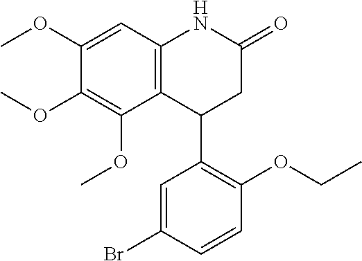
C12=C(C=C(OC)C(OC)=C1OC)NC(=O)CC2C1=C(OCC)C=CC(Br)=C1
